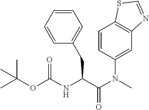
C1(N(C(C(NC(OC(C)(C)C)=O)CC2=CC=CC=C2)=O)C)=CC2=C(C=C1)SC=N2
